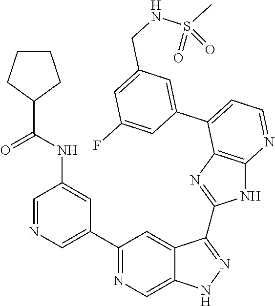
C1=NC=C(C2=NC=C3C(=C2)C(C2=NC4=C(N2)N=CC=C4C2=CC(CNS(C)(=O)=O)=CC(F)=C2)=NN3)C=C1NC(C1CCCC1)=O
